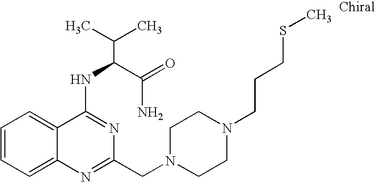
C1=CC=C2C(=C1)C(NC(C(N)=O)C(C)C)=NC(CN1CCN(CCCSC)CC1)=N2
